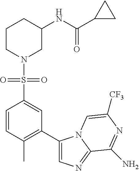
C1=CC(C)=C(C2=CN=C3N2C=C([CF3])N=C3N)C=C1S(N1CC(NC(C2CC2)=O)CCC1)(=O)=O
